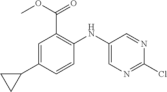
C1=C(C2CC2)C=CC(NC2=CN=C(Cl)N=C2)=C1C(=O)OC
